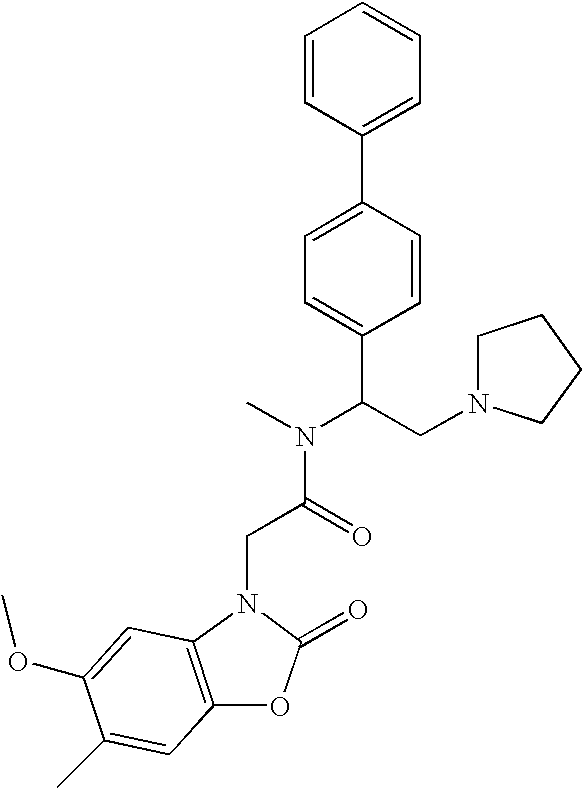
C1=CC(C2=CC=C(C(N(C)C(=O)CN3C4=C(OC3=O)C=C(C)C(OC)=C4)CN3CCCC3)C=C2)=CC=C1
